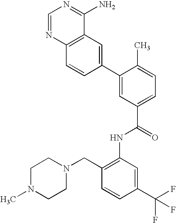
C1=NC2=C(C(N)=N1)C=C(C1=CC(C(=O)NC3=C(CN4CCN(C)CC4)C=CC(C(F)(F)F)=C3)=CC=C1C)C=C2
